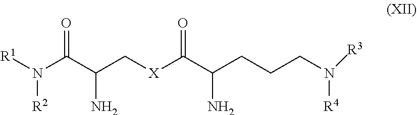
N([R2])(C(C(N)C[X]C(C(N)CCCN([R4])[R3])=O)=O)[R1]
